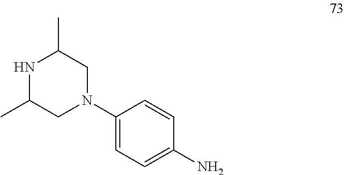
N1C(C)CN(C2=CC=C(N)C=C2)CC1C
